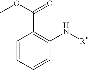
C1=CC=CC(N[R*])=C1C(=O)OC
